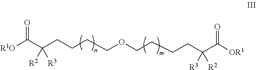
[R1O]C(C(CCCCOCCCCC(C([OR1])=O)([R2])[R3])([R3])[R2])=O
